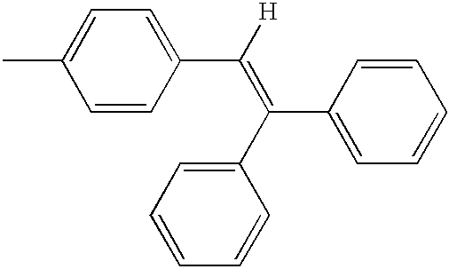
CC1=CC=C(C([H])=C(C2=CC=CC=C2)C2=CC=CC=C2)C=C1
